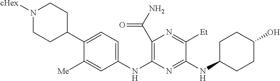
C1(C(N)=O)=C(NC2=CC=C(C3CCN([cHex])CC3)C([Me])=C2)N=C(NC2CCC(O)CC2)C([Et])=N1
